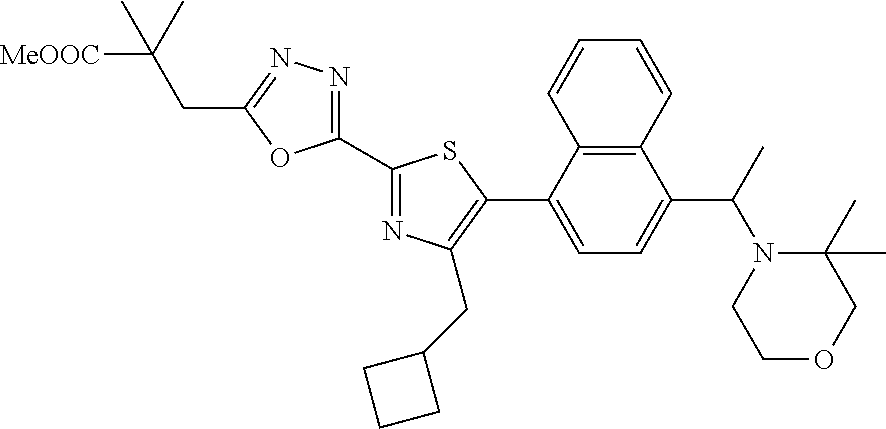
C1(C2=NC(CC3CCC3)=C(C3=CC=C(C(N4CCOCC4(C)C)C)C4=C3C=CC=C4)S2)=NN=C(CC(C)([MeOOC])C)O1
